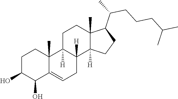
C1(O)C(O)C2=CCC3([H])C([H])(C2(C)CC1)CCC1(C)C3([H])CCC1C(C)CCCC(C)C
